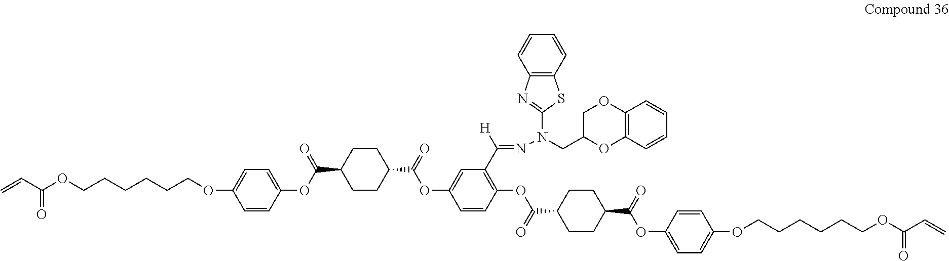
C1(OCCCCCCOC(=O)C=C)=CC=C(OC(C2CCC(C(=O)OC3=CC(C([H])=NN(C4=NC5=C(S4)C=CC=C5)CC4OC5=C(OC4)C=CC=C5)=C(OC(C4CCC(C(=O)OC5=CC=C(OCCCCCCOC(=O)C=C)C=C5)CC4)=O)C=C3)CC2)=O)C=C1
